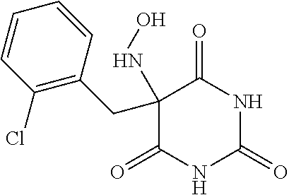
C1=CC(Cl)=C(CC2(NO)C(=O)NC(=O)NC2=O)C=C1
